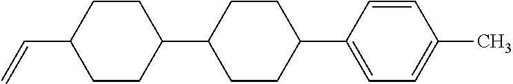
C1CC(C2CCC(C=C)CC2)CCC1C1=CC=C(C)C=C1
